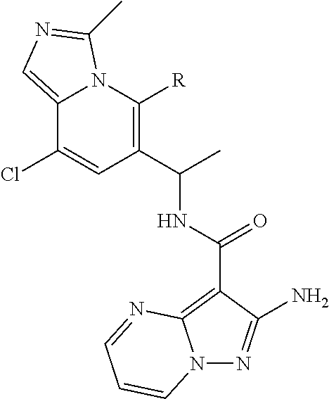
C12=CN=C(C)N1C([R])=C(C(C)NC(C1=C3N(N=C1N)C=CC=N3)=O)C=C2Cl
